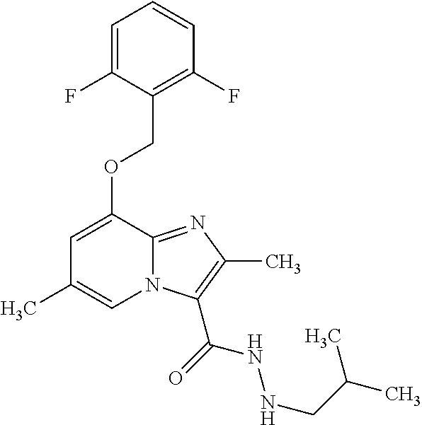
C1(F)=C(COC2=CC(C)=CN3C2=NC(C)=C3C(=O)NNCC(C)C)C(F)=CC=C1
